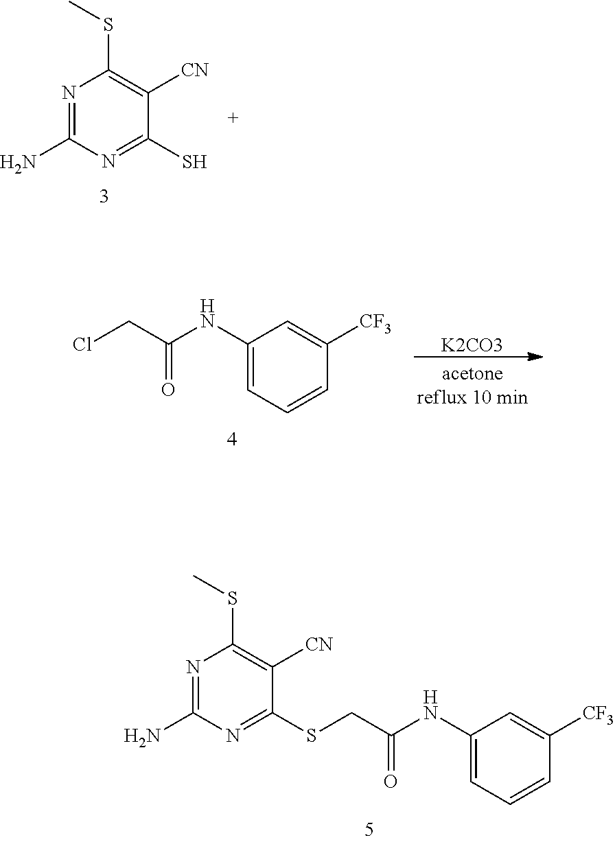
N1=C(N)N=C(SCC(NC2=CC=CC([CF3])=C2)=O)C([CN])=C1SC.N1=C(N)N=C(S)C([CN])=C1SC.C1(NC(CCl)=O)=CC=CC([CF3])=C1.[K2CO3]
